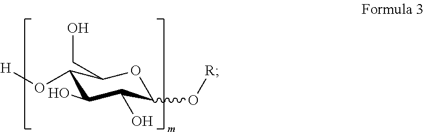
C1(O[H])C(O)C(O)C(O[R])OC1CO
